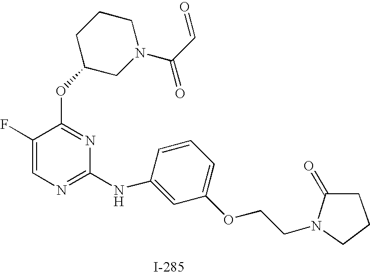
O(C1=NC(NC2=CC(OCCN3CCCC3=O)=CC=C2)=NC=C1F)C1CN(C(C=O)=O)CCC1
